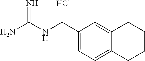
NC(NCC1=CC=C2C(=C1)CCCC2)=N.Cl
